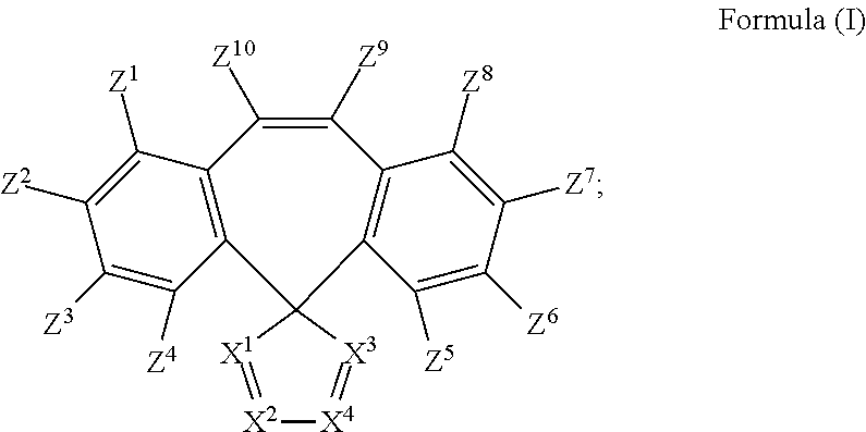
C12=C(C([Z4])=C([Z3])C([Z2])=C1[Z1])C1(C3=C(C([Z9])=C2[Z10])C([Z8])=C([Z7])C([Z6])=C3[Z5])[X3]=[X4][X2]=[X1]1
